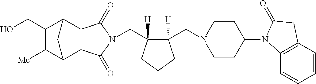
C(C1([H])C(CN2CCC(N3C4=C(C=CC=C4)CC3=O)CC2)([H])CCC1)N1C(=O)C2C3C([Me])C(CO)C(C2C1=O)C3
